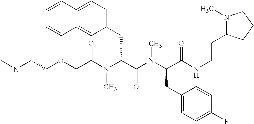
C1(COCC(N(C(C(N(C(CC2=CC=C(F)C=C2)C(NCCC2N(C)CCC2)=O)C)=O)CC2=CC=C3C(=C2)C=CC=C3)C)=O)CCCN1
